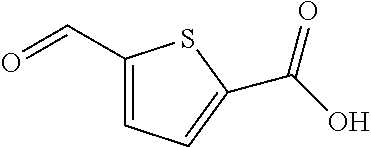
O=CC1=CC=C(C(O)=O)S1
